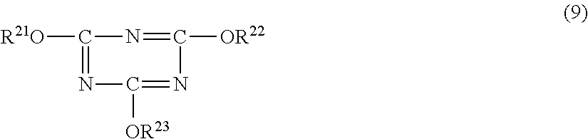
[R21O]C1=NC([OR23])=NC([OR22])=N1
